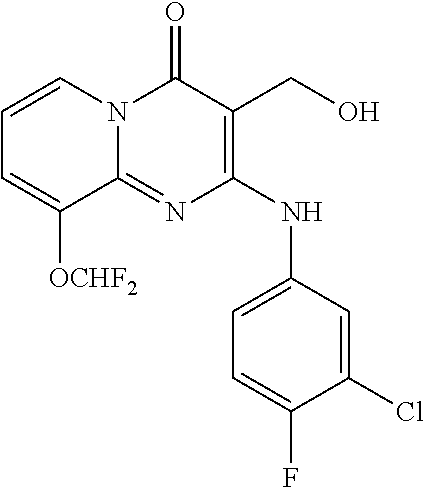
C1=CN2C(=NC(NC3=CC=C(F)C(Cl)=C3)=C(CO)C2=O)C([OCHF2])=C1
